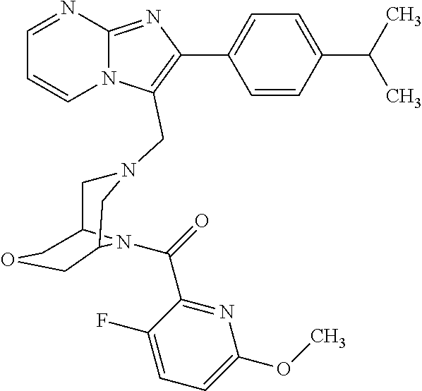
C1=CN2C(=NC(C3=CC=C(C(C)C)C=C3)=C2CN2CC3N(C(=O)C4=NC(OC)=CC=C4F)C(COC3)C2)N=C1
